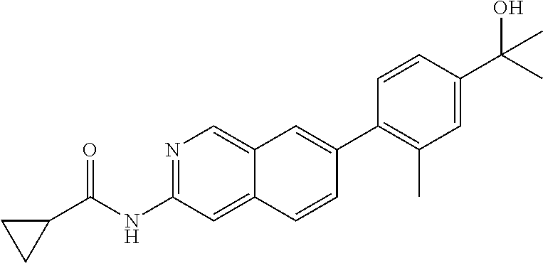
N1=C(NC(C2CC2)=O)C=C2C(=C1)C=C(C1=C(C)C=C(C(C)(O)C)C=C1)C=C2
